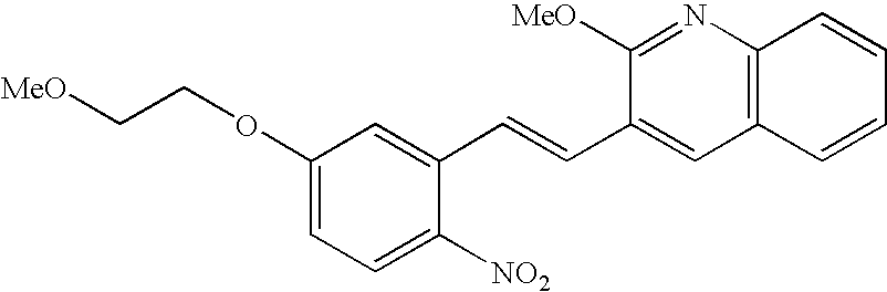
N1=C([MeO])C(C=CC2=CC(OCC[MeO])=CC=C2[NO2])=CC2=C1C=CC=C2
